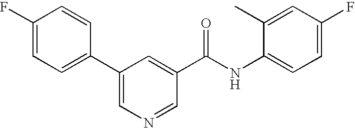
C1=C(F)C=CC(C2=CN=CC(C(NC3=CC=C(F)C=C3C)=O)=C2)=C1
